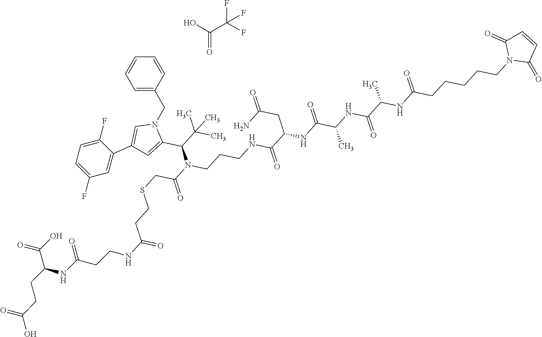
C1=CC(CN2C=C(C3=CC(F)=CC=C3F)C=C2C(C(C)(C)C)N(C(CSCCC(NCCC(NC(C(O)=O)CCC(O)=O)=O)=O)=O)CCCNC(C(CC(N)=O)NC(C(NC(=O)C(NC(CCCCCN2C(=O)C=CC2=O)=O)C)C)=O)=O)=CC=C1.OC(C(F)(F)F)=O
